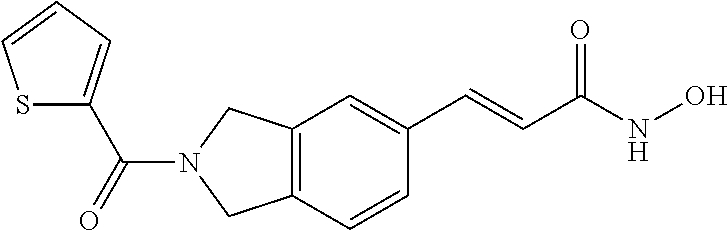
C12=C(C=CC(C=CC(NO)=O)=C1)CN(C(=O)C1=CC=CS1)C2
